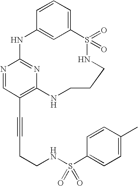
C1=CC=C2C=C1NC1=NC(=C(C#CCCNS(C3=CC=C(C)C=C3)(=O)=O)C=N1)NCCCNS2(=O)=O
